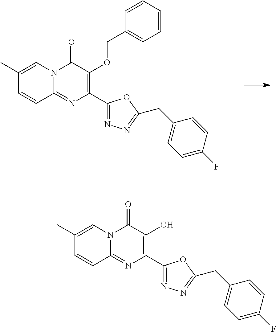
N12C(=NC(C3=NN=C(CC4=CC=C(F)C=C4)O3)=C(OCC3=CC=CC=C3)C1=O)C=CC(C)=C2.N12C(=NC(C3=NN=C(CC4=CC=C(F)C=C4)O3)=C(O)C1=O)C=CC(C)=C2
